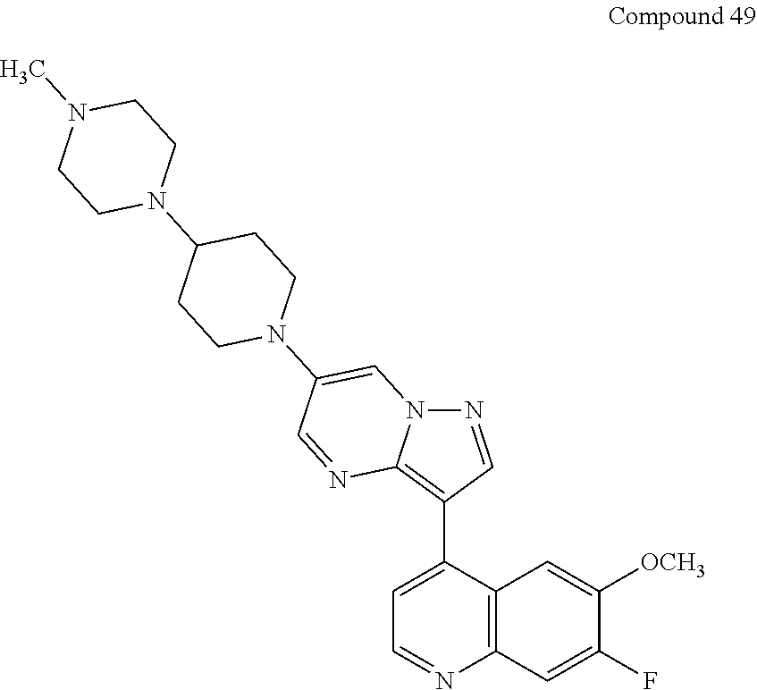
N12N=CC(C3=CC=NC4=C3C=C([OCH3])C(F)=C4)=C1N=CC(N1CCC(N3CCN(C)CC3)CC1)=C2
